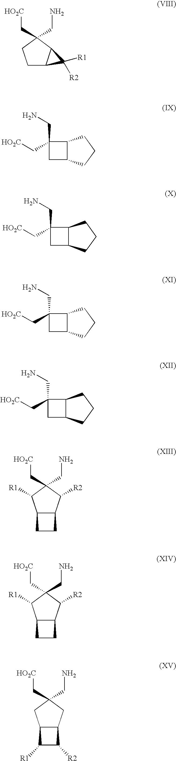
C1C2C(C(C[HO2C])(CN)C1)C2([R1])[R2].C1(CN)(C[HO2C])CC2C1CCC2.C1(CN)(C[HO2C])CC2C1CCC2.C1(CN)(C[HO2C])CC2C1CCC2.C1(CN)(C[HO2C])CC2C1CCC2.C12C(C([R2])C(C[HO2C])(CN)C1[R1])CC2.C12C(C([R2])C(C[HO2C])(CN)C1[R1])CC2.C12C(CC(C[HO2C])(CN)C1)C([R2])C2[R1]
